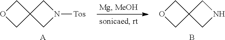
C12(COC1)CN([Tos])C2.[A].C12(COC1)CNC2.B
